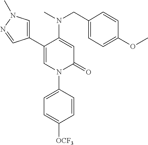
C1=C(N(CC2=CC=C(OC)C=C2)C)C(C2=CN(C)N=C2)=CN(C2=CC=C([OCF3])C=C2)C1=O
